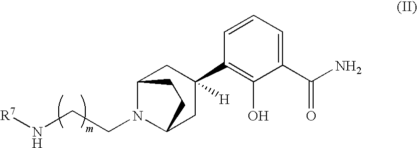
N(CCN1C2CC(C3=C(O)C(C(N)=O)=CC=C3)([H])CC1CC2)[R7]
